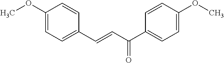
C1(OC)=CC=C(C=CC(C2=CC=C(OC)C=C2)=O)C=C1
